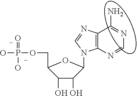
O1C(N2C3=C(C(N)=NC=N3)N=C2)C(O)C(O)C1COP(O)(O)=O
